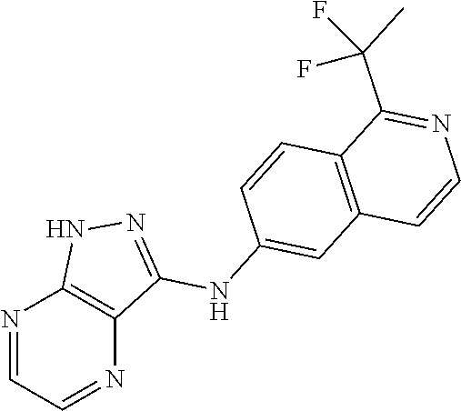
N1=CC=NC2=C1NN=C2NC1=CC2=C(C=C1)C(C(C)(F)F)=NC=C2
